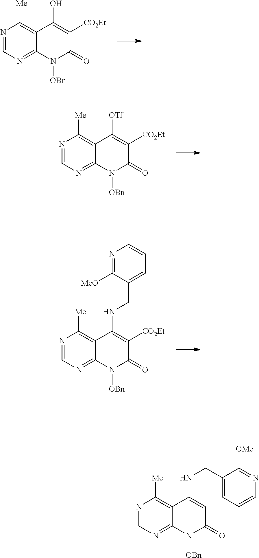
N1=CN=C2C(=C1[Me])C(O)=C([CO2Et])C(=O)N2[OBn].N1=CN=C2C(=C1[Me])C([OTf])=C([CO2Et])C(=O)N2[OBn].N1=CN=C2C(=C1[Me])C(NCC1=CC=CN=C1[MeO])=C([CO2Et])C(=O)N2[OBn].N1=CN=C2C(=C1[Me])C(NCC1=CC=CN=C1[OMe])=CC(=O)N2[OBn]
